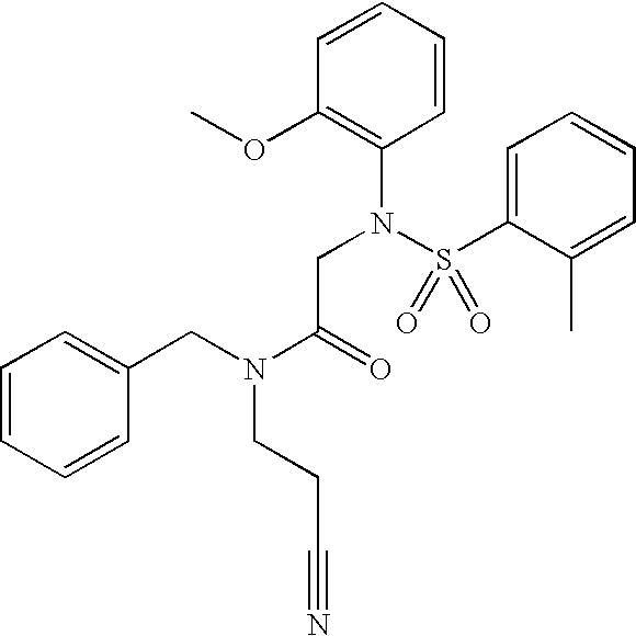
C1=CC=CC(OC)=C1N(S(C1=CC=CC=C1C)(=O)=O)CC(N(CCC#N)CC1=CC=CC=C1)=O
